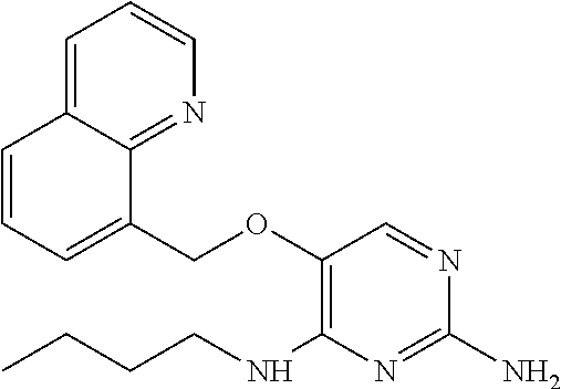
C(OC1=C(NCCCC)N=C(N)N=C1)C1=CC=CC2=CC=CN=C12
